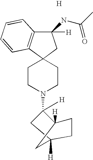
C1([H])(NC(C)=O)C2=C(C3(C1)CCN(C1([H])CC4([H])CC1([H])CC4)CC3)C=CC=C2.[H]
